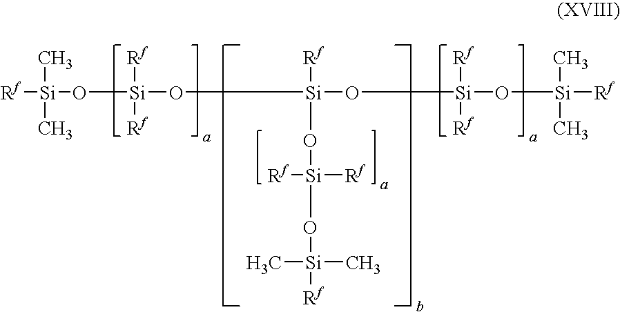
[Rf][Si](O[Si](O[Si](O[Si](O[Si](C)(C)[Rf])([Rf])[Rf])([Rf])O[Si]([Rf])([Rf])O[Si]([Rf])(C)C)([Rf])[Rf])(C)C
